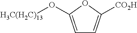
C1=C(O[H3C(H2C)13])OC([CO2H])=C1
